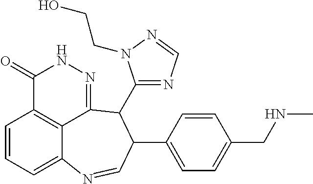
C1=CC=C2C3=C1C(=O)NN=C3C(C1=NC=NN1CCO)C(C1=CC=C(CNC)C=C1)C=N2
